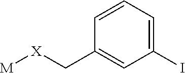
[M][X]CC1=CC(I)=CC=C1
